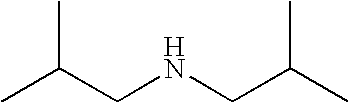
CC(CNCC(C)C)C
